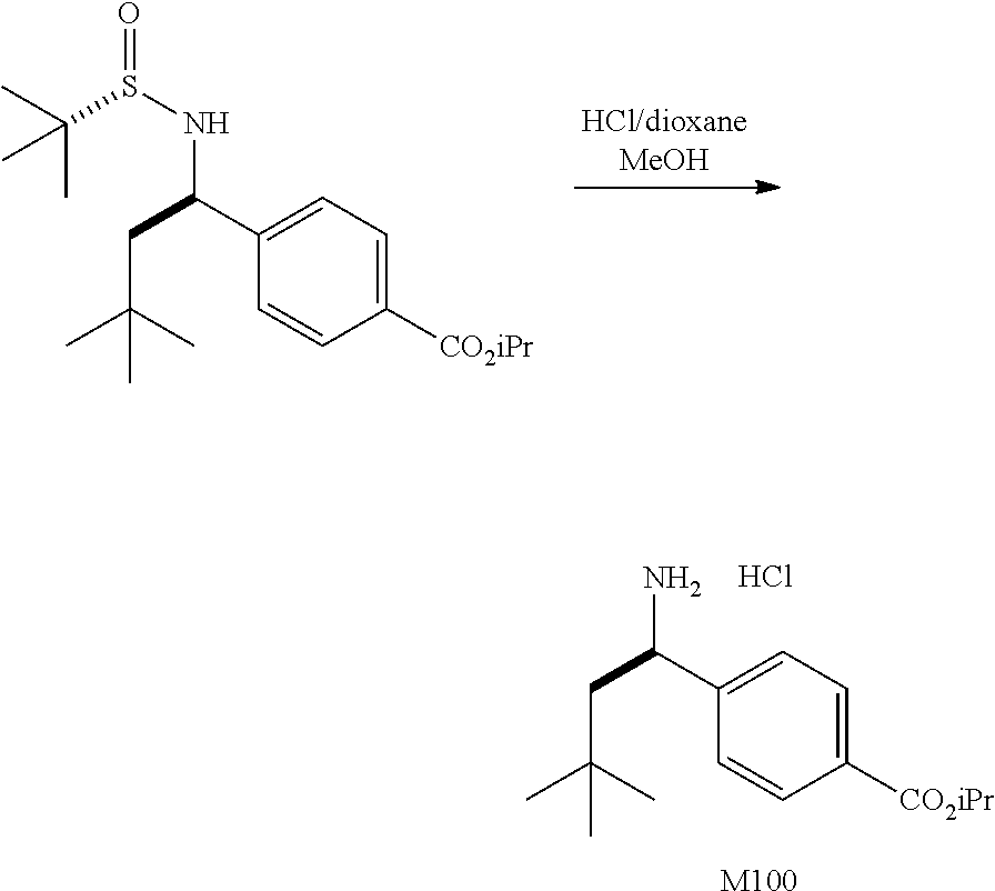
C1(C(N)CC(C)(C)C)=CC=C([CO2iPr])C=C1.Cl.[M100].C1(C(NS(=O)C(C)(C)C)CC(C)(C)C)=CC=C([CO2iPr])C=C1
